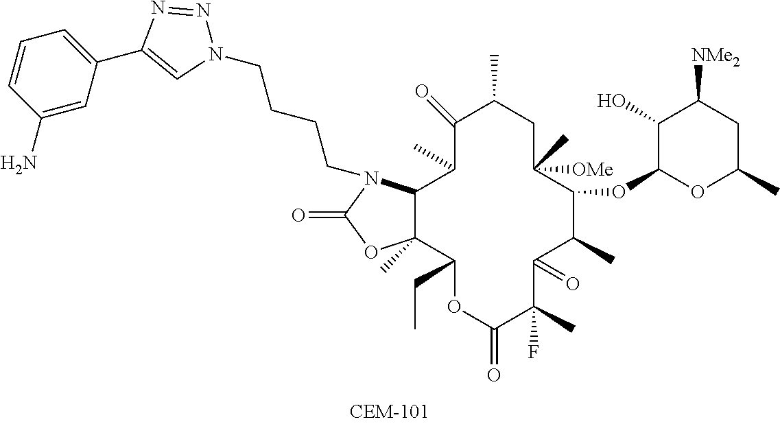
C1(=O)C(C)CC([OMe])(C)C(OC2OC(C)CC([NMe2])C2O)C(C)C(=O)C(C)(F)C(=O)OC(CC)C2(C)C(C1C)N(CCCCN1C=C(C3=CC=CC(N)=C3)N=N1)C(=O)O2
